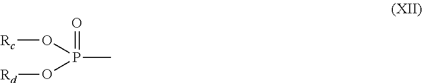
CP(O[Rc])(O[Rd])=O
